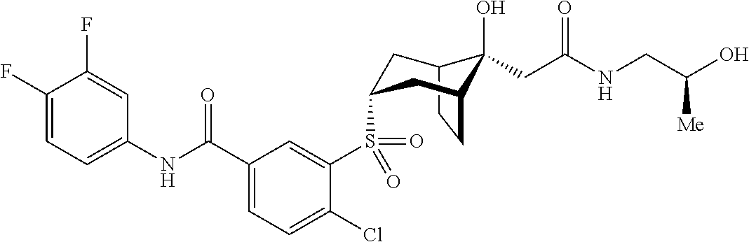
C12CCC(CC(S(C3=CC(C(NC4=CC=C(F)C(F)=C4)=O)=CC=C3Cl)(=O)=O)C1)C2(O)CC(NCC(O)[Me])=O
